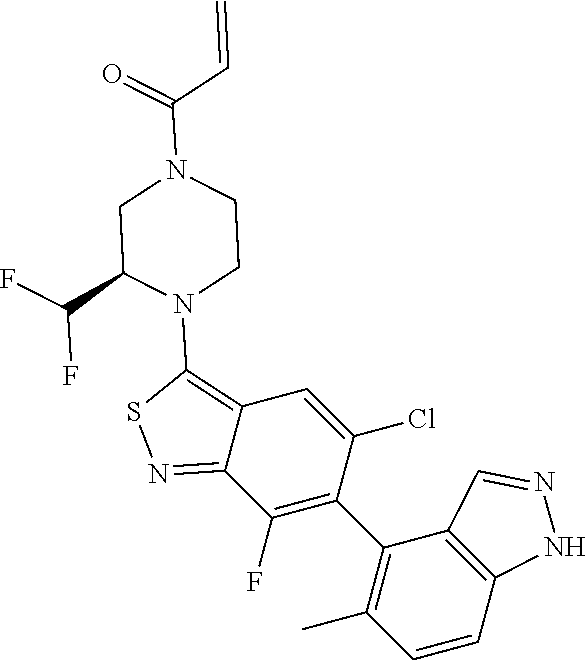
C12=NSC(N3CCN(C(=O)C=C)CC3C(F)F)=C1C=C(Cl)C(C1=C(C)C=CC3=C1C=NN3)=C2F
